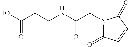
N1(CC(NCCC(O)=O)=O)C(=O)C=CC1=O
